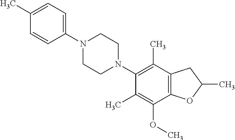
C1(C)=CC=C(N2CCN(C3=C(C)C4=C(C(OC)=C3C)OC(C)C4)CC2)C=C1
